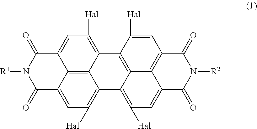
C12=C3C4=CC([Hal])=C1C1=C5C(=C([Hal])C=C6C5=C(C=C1[Hal])C(=O)N([R2])C6=O)C2=C([Hal])C=C3C(=O)N([R1])C4=O
